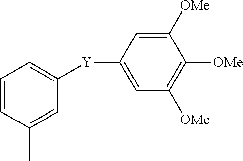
C1([Y]C2=CC=CC(C)=C2)=CC([OMe])=C([OMe])C([OMe])=C1
